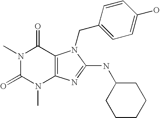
N1(C)C(=O)N(C)C2=C(C1=O)N(CC1=CC=C(O)C=C1)C(NC1CCCCC1)=N2
